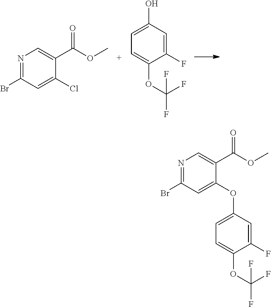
N1=C(Br)C=C(Cl)C(C(OC)=O)=C1.C1=C(O)C=C(F)C(OC(F)(F)F)=C1.N1=C(Br)C=C(OC2=CC=C(OC(F)(F)F)C(F)=C2)C(C(OC)=O)=C1
